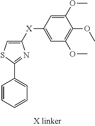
C1([X]C2=CC(OC)=C(OC)C(OC)=C2)=CSC(C2=CC=CC=C2)=N1
